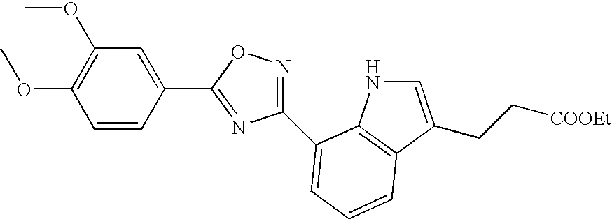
C1(OC)=C(OC)C=C(C2=NC(C3=CC=CC4=C3NC=C4CC[COOEt])=NO2)C=C1
